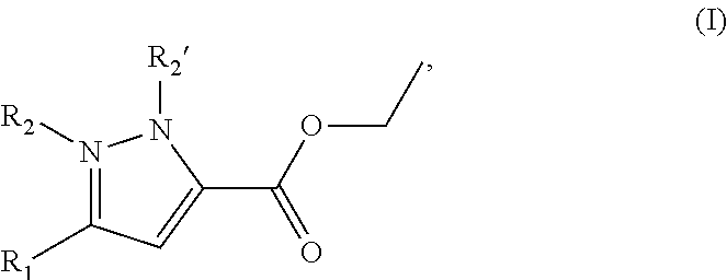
N1([R2])=C([R1])C=C(C(OCC)=O)N1[R2]
